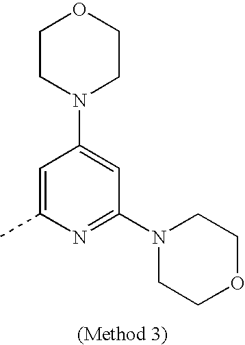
C1=C(C)N=C(N2CCOCC2)C=C1N1CCOCC1
